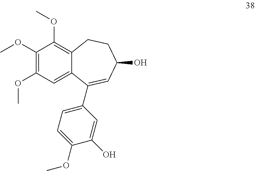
C1(OC)=C(OC)C=C2C(=C1OC)CCC(O)C=C2C1=CC=C(OC)C(O)=C1
